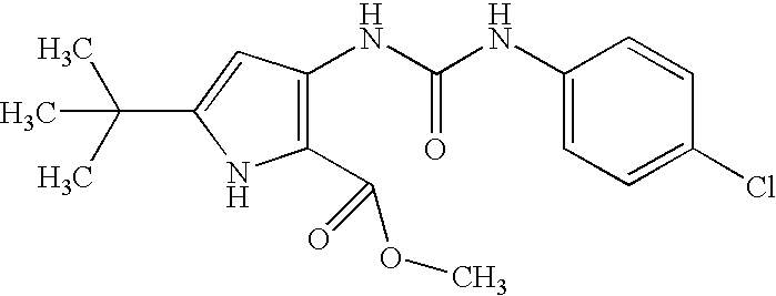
C1(C(OC)=O)=C(NC(NC2=CC=C(Cl)C=C2)=O)C=C(C(C)(C)C)N1
